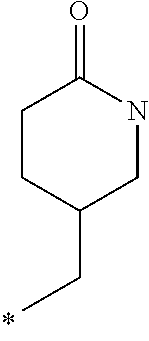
C1CC(CC)CNC1=O
